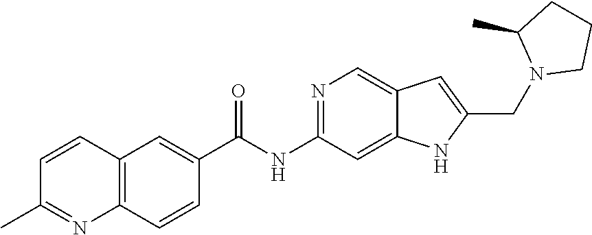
C1(NC(C2=CC3=C(C=C2)N=C(C)C=C3)=O)=NC=C2C(=C1)NC(CN1CCCC1C)=C2
